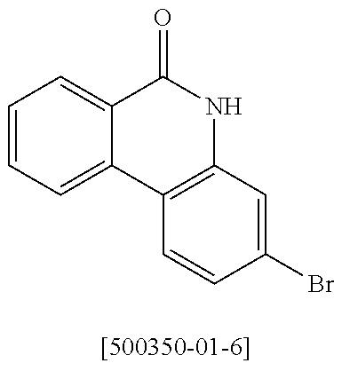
C1=CC=C2C(=C1)C(=O)NC1=C2C=CC(Br)=C1
